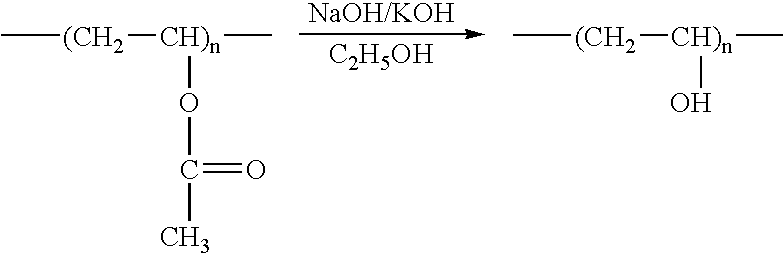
C[(CH2][CH)n](C)OC(=O)C.[C2H5OH].C[(CH2][CH)n](C)O
